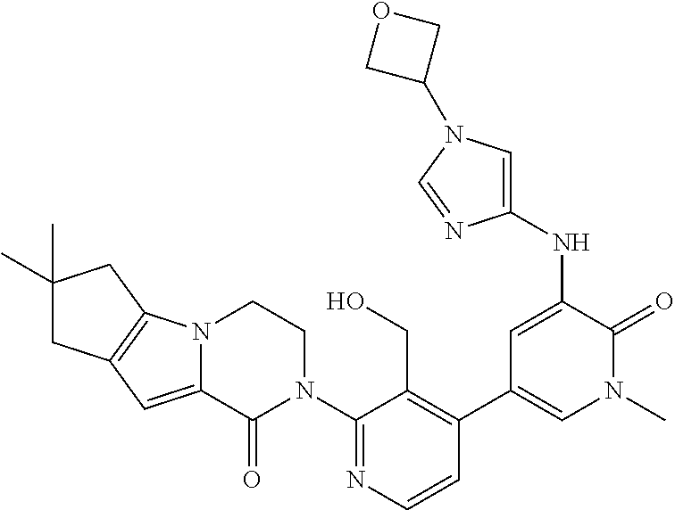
C1=CN=C(N2CCN3C(=CC4=C3CC(C)(C)C4)C2=O)C(CO)=C1C1=CN(C)C(=O)C(NC2=CN(C3COC3)C=N2)=C1
